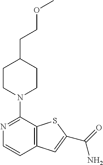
N1=C(N2CCC(CCOC)CC2)C2=C(C=C1)C=C(C(=O)N)S2
